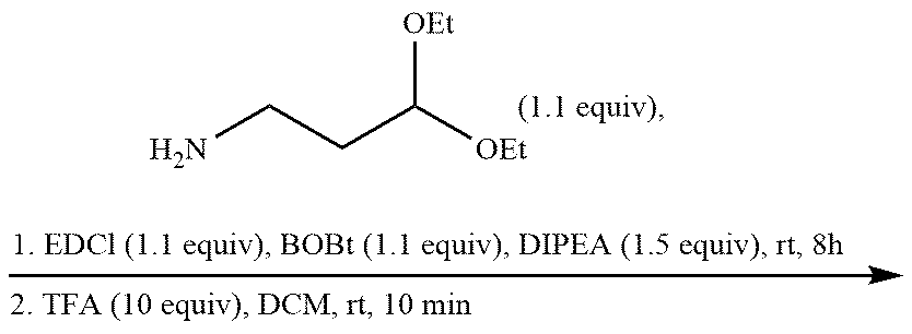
NCCC([OEt])[OEt]
